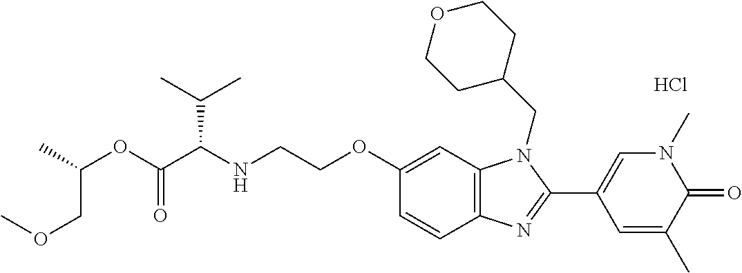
Cl.C(OC(C(NCCOC1=CC2=C(C=C1)N=C(C1=CN(C)C(=O)C(C)=C1)N2CC1CCOCC1)C(C)C)=O)(COC)C
